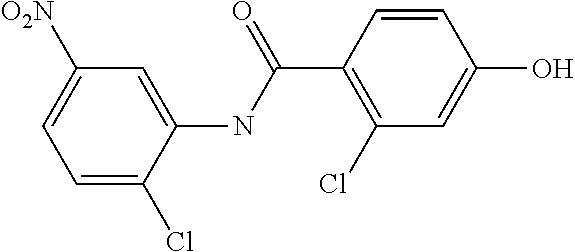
C1=C(Cl)C(NC(C2=C(Cl)C=C(O)C=C2)=O)=CC([O2N])=C1
